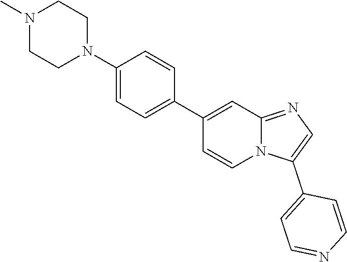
N12C(=NC=C1C1=CC=NC=C1)C=C(C1=CC=C(N3CCN(C)CC3)C=C1)C=C2
